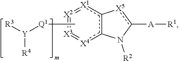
[X4]1c2c([X1]=[X2]=[X3]=1)-[X5]c([A][R1])N2[R2].C[Q1][Y]([R3])[R4]
